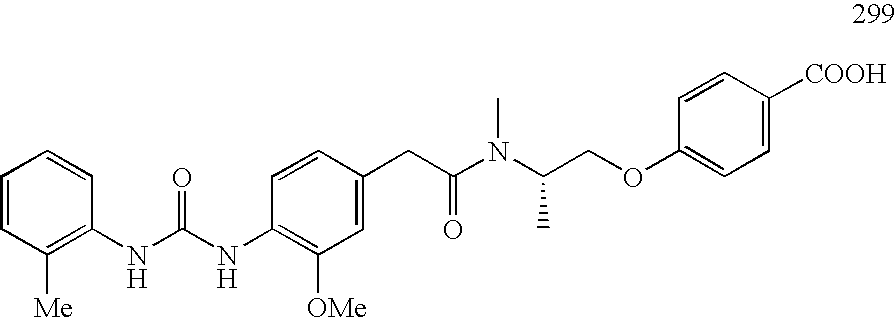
O(CC(C)N(C(CC1=CC([OMe])=C(NC(=O)NC2=C([Me])C=CC=C2)C=C1)=O)C)C1=CC=C([COOH])C=C1
